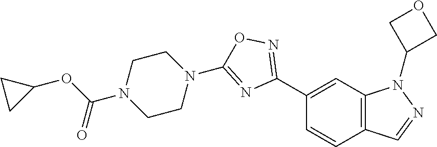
C1(C2=NOC(N3CCN(C(OC4CC4)=O)CC3)=N2)=CC2=C(C=C1)C=NN2C1COC1
